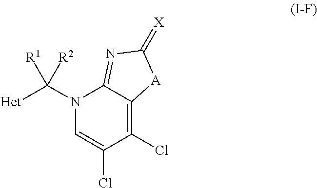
N1(C([Het])([R2])[R1])C=C(Cl)C(Cl)=C2C1=NC(=[X])[A]2
